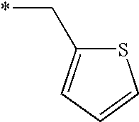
S1C(C*)=CC=C1
